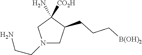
N1(CCN)CC(CCC[B(OH)2])C([CO2H])(N)C1
